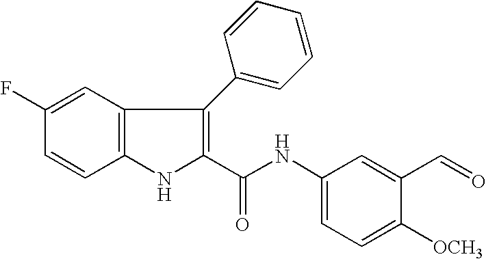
C12=C(C=C(F)C=C1)C(C1=CC=CC=C1)=C(C(NC1=CC=C([OCH3])C(C=O)=C1)=O)N2
